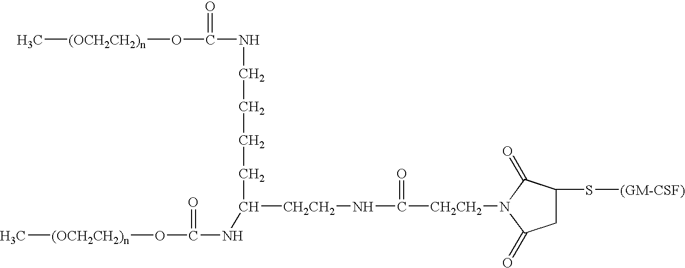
C([CH2CH2]NC([CH2CH2]N1C(=O)C(S[(GM-CSF)])CC1=O)=O)(CCCCNC(=O)O[(OCH2CH2)n]C)NC(=O)O[(OCH2CH2)n]C
